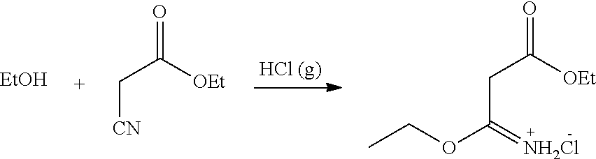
[EtOH].C(C([OEt])=O)[CN].C(C([OEt])=O)C(OCC)=[NH2Cl]
